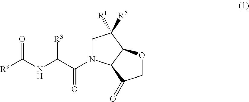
[R9]C(NC(C(N1CC([R2])([R1])C2C1C(=O)CO2)=O)[R3])=O
